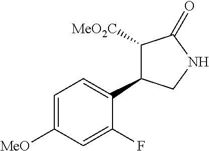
C1([MeO2C])C(C2=CC=C([MeO])C=C2F)CNC1=O
